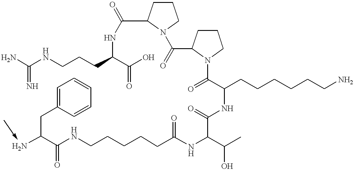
C(=N)(N)NCCCC(C(O)=O)NC(=O)C1N(C(=O)C2N(C(=O)C(CCCCCCN)NC(C(C(C)O)NC(CCCCCNC(C(N)CC3=CC=CC=C3)=O)=O)=O)CCC2)CCC1
